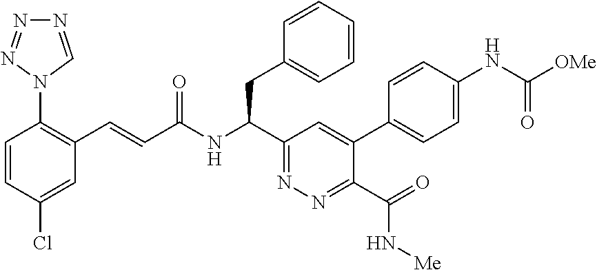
C1=C(Cl)C=CC(N2C=NN=N2)=C1C=CC(NC(C1=NN=C(C(N[Me])=O)C(C2=CC=C(NC(=O)[OMe])C=C2)=C1)CC1=CC=CC=C1)=O
